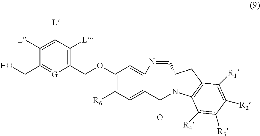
C1(COC2=C([R6])C=C3C(=C2)N=CC2N(C3=O)C3=C(C2)C([R1])=C([R2])C([R3])=C3[R4])=C([L])C([L])=C([L])C(CO)=[G]1
